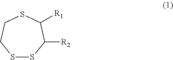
S1SC([R2])C([R1])SCC1
